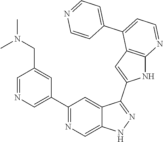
C1(C2=CN=CC(CN(C)C)=C2)=NC=C2C(=C1)C(C1=CC3=C(N1)N=CC=C3C1=CC=NC=C1)=NN2
